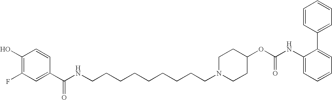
C1(O)=C(F)C=C(C(NCCCCCCCCCN2CCC(OC(NC3=CC=CC=C3C3=CC=CC=C3)=O)CC2)=O)C=C1
